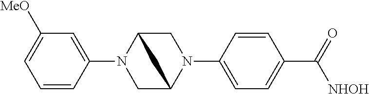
C1(N2CC3N(C4=CC=C(C([NHOH])=O)C=C4)CC2C3)=CC([OMe])=CC=C1
